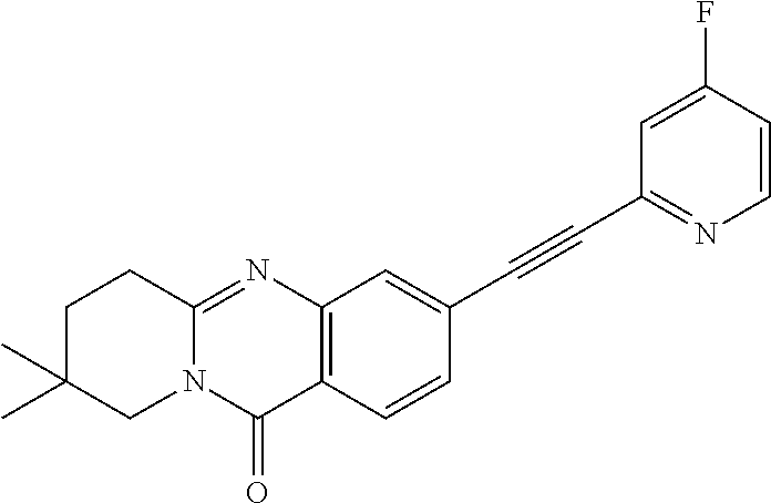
C12=NC3=C(C(=O)N1CC(C)(C)CC2)C=CC(C#CC1=NC=CC(F)=C1)=C3
